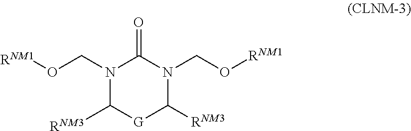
[RNM1]OCN1C(=O)N(CO[RNM1])C([RNM3])[G]C1[RNM3]
